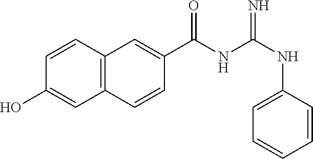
C12=C(C=CC(O)=C1)C=C(C(NC(NC1=CC=CC=C1)=N)=O)C=C2
